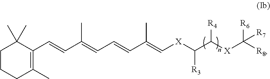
C1CCC(C)=C(C=CC(=CC=CC(=C[X]C(C([X]C([R8])([R6])[R7])[R4])[R3])C)C)C1(C)C
